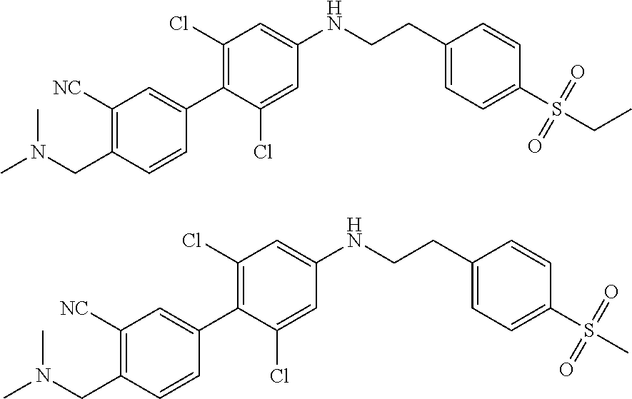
C1([NC])=C(CN(C)C)C=CC(C2=C(Cl)C=C(NCCC3=CC=C(S(CC)(=O)=O)C=C3)C=C2Cl)=C1.C1([NC])=C(CN(C)C)C=CC(C2=C(Cl)C=C(NCCC3=CC=C(S(C)(=O)=O)C=C3)C=C2Cl)=C1
